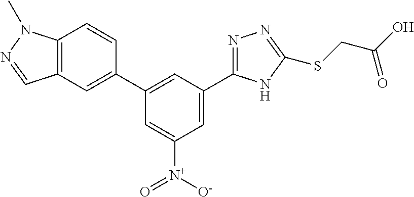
C1=C(C2=NN=C(SCC(O)=O)N2)C=C(C2=CC3=C(C=C2)N(C)N=C3)C=C1[N+]([O-])=O
